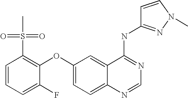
C1=CC=C(F)C(OC2=CC=C3C(=C2)C(NC2=NN(C)C=C2)=NC=N3)=C1S(C)(=O)=O
